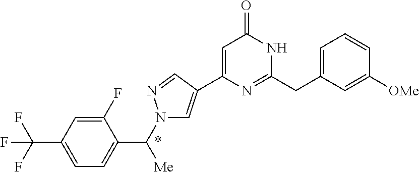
C1(F)=CC(C(F)(F)F)=CC=C1C(N1C=C(C2=CC(=O)NC(CC3=CC=CC([OMe])=C3)=N2)C=N1)[Me]
